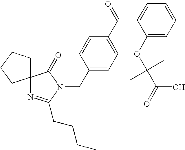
C12(N=C(CCCC)N(CC3=CC=C(C(=O)C4=CC=CC=C4OC(C)(C)C(O)=O)C=C3)C1=O)CCCC2
